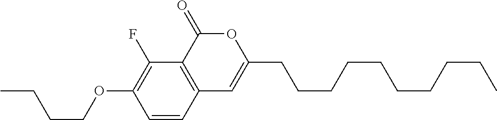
C1=CC2=C(C(F)=C1OCCCC)C(=O)OC(CCCCCCCCCC)=C2
